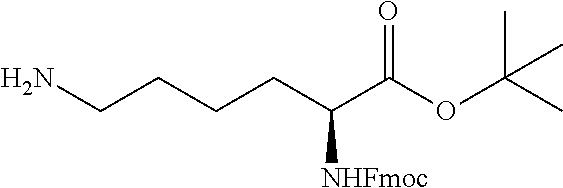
NCCCCC(C(OC(C)(C)C)=O)[NHFmoc]
